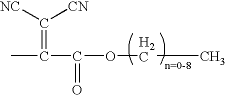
C(C)OC(C(C)=C([NC])[CN])=O
